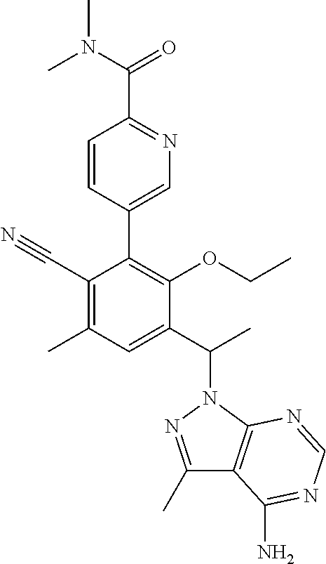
C1(C)=NN(C(C2=CC(C)=C(C#N)C(C3=CN=C(C(N(C)C)=O)C=C3)=C2OCC)C)C2=C1C(N)=NC=N2
